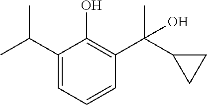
C1(C(C)C)=CC=CC(C(C2CC2)(C)O)=C1O
